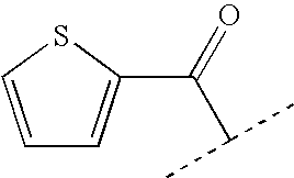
C1=CSC(C(=O)C(C)C)=C1
